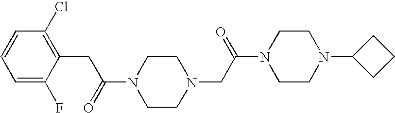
C(C(=O)N1CCN(CC(N2CCN(C3CCC3)CC2)=O)CC1)C1=C(Cl)C=CC=C1F
